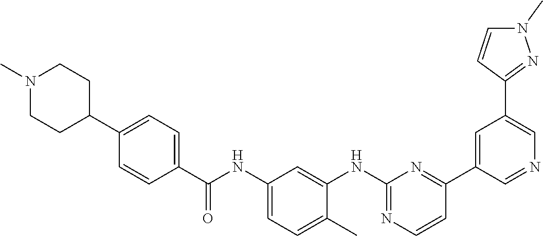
N1(C)CCC(C2=CC=C(C(NC3=CC=C(C)C(NC4=NC=CC(C5=CC(C6=NN(C)C=C6)=CN=C5)=N4)=C3)=O)C=C2)CC1
